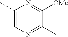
C1(C)=CN=C(C)C([OMe])=N1
